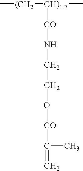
C[(CH2][CH)1.7](C)[CO]NCCO[CO]C(C)=C
